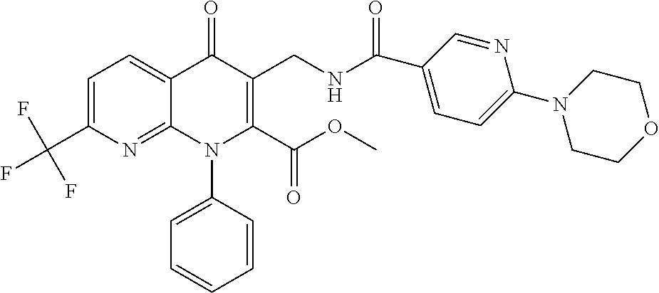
C1=C(C(F)(F)F)N=C2C(=C1)C(=O)C(CNC(=O)C1=CC=C(N3CCOCC3)N=C1)=C(C(OC)=O)N2C1=CC=CC=C1
